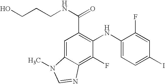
C(C1=C(NC2=CC=C(I)C=C2F)C(F)=C2C(=C1)N(C)C=N2)(NCCCO)=O
